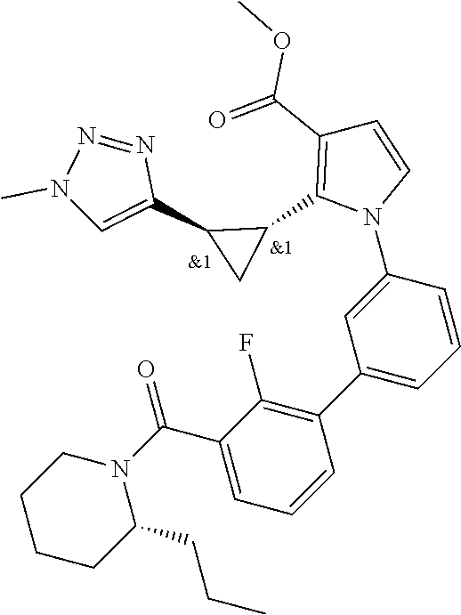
C1=CC=C(C2=C(F)C(C(N3CCCCC3CCC)=O)=CC=C2)C=C1N1C=CC(C(=O)OC)=C1C1C(C2=CN(C)N=N2)C1
